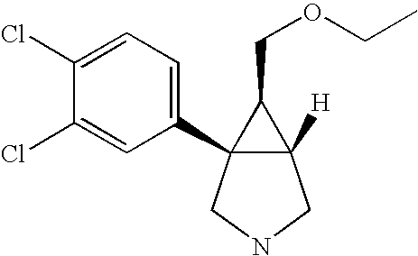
C12([H])C(C3=CC=C(Cl)C(Cl)=C3)(CNC1)C2COCC
